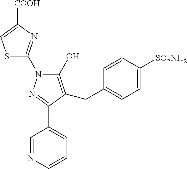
S1C(N2C(O)=C(CC3=CC=C([SO2NH2])C=C3)C(C3=CC=CN=C3)=N2)=NC([COOH])=C1
